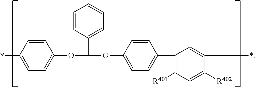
C1=CC(*)=CC=C1OC(C1=CC=CC=C1)OC1=CC=C(C2=C([R401])C=C([R402])C(*)=C2)C=C1
